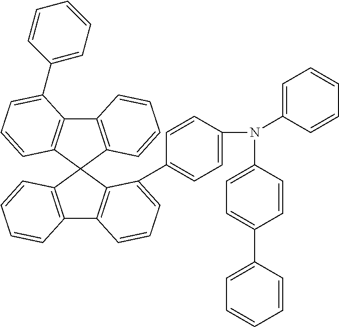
C12=C(C3(C4=C1C(C1=CC=CC=C1)=CC=C4)C1=C(C4=C3C(C3=CC=C(N(C5=CC=C(C6=CC=CC=C6)C=C5)C5=CC=CC=C5)C=C3)=CC=C4)C=CC=C1)C=CC=C2
